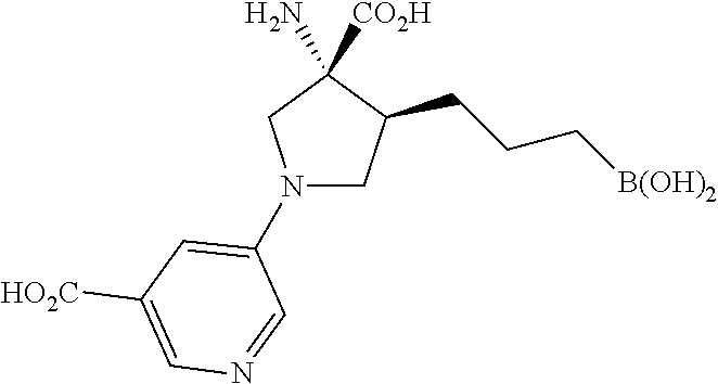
N1(C2=CC([HO2C])=CN=C2)CC(CCC[B(OH)2])C(N)([CO2H])C1
